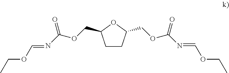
C1CC(COC(N=COCC)=O)OC1COC(N=COCC)=O
